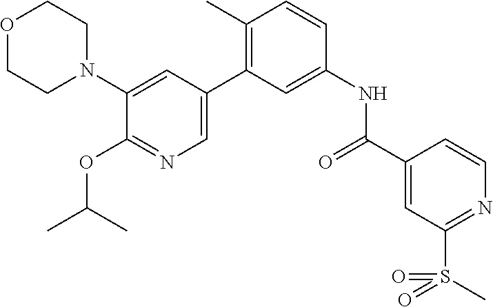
O1CCN(C2=CC(C3=C(C)C=CC(NC(C4=CC(S(=O)(C)=O)=NC=C4)=O)=C3)=CN=C2OC(C)C)CC1
